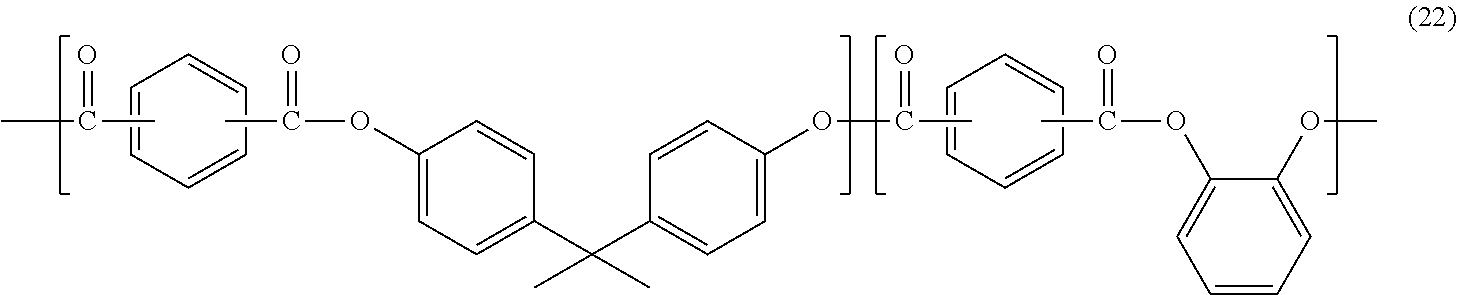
C1=CC=CC=C1.C(=O)(C)OC1=CC=CC=C1OC.CC(C)=O.C1=CC=CC=C1.CC(=O)OC1=CC=C(C(C2=CC=C(OC(=O)C)C=C2)(C)C)C=C1
